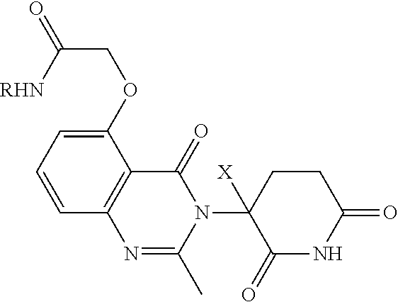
C1(OCC(=O)[RHN])=CC=CC2=C1C(=O)N(C1([X])C(=O)NC(=O)CC1)C(C)=N2
